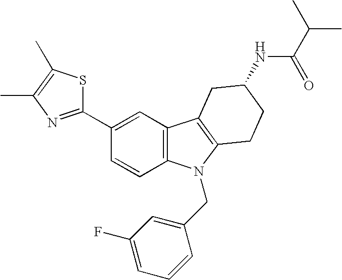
C1(C2=CC3=C(C=C2)N(CC2=CC(F)=CC=C2)C2=C3CC(NC(=O)C(C)C)CC2)=NC(C)=C(C)S1
